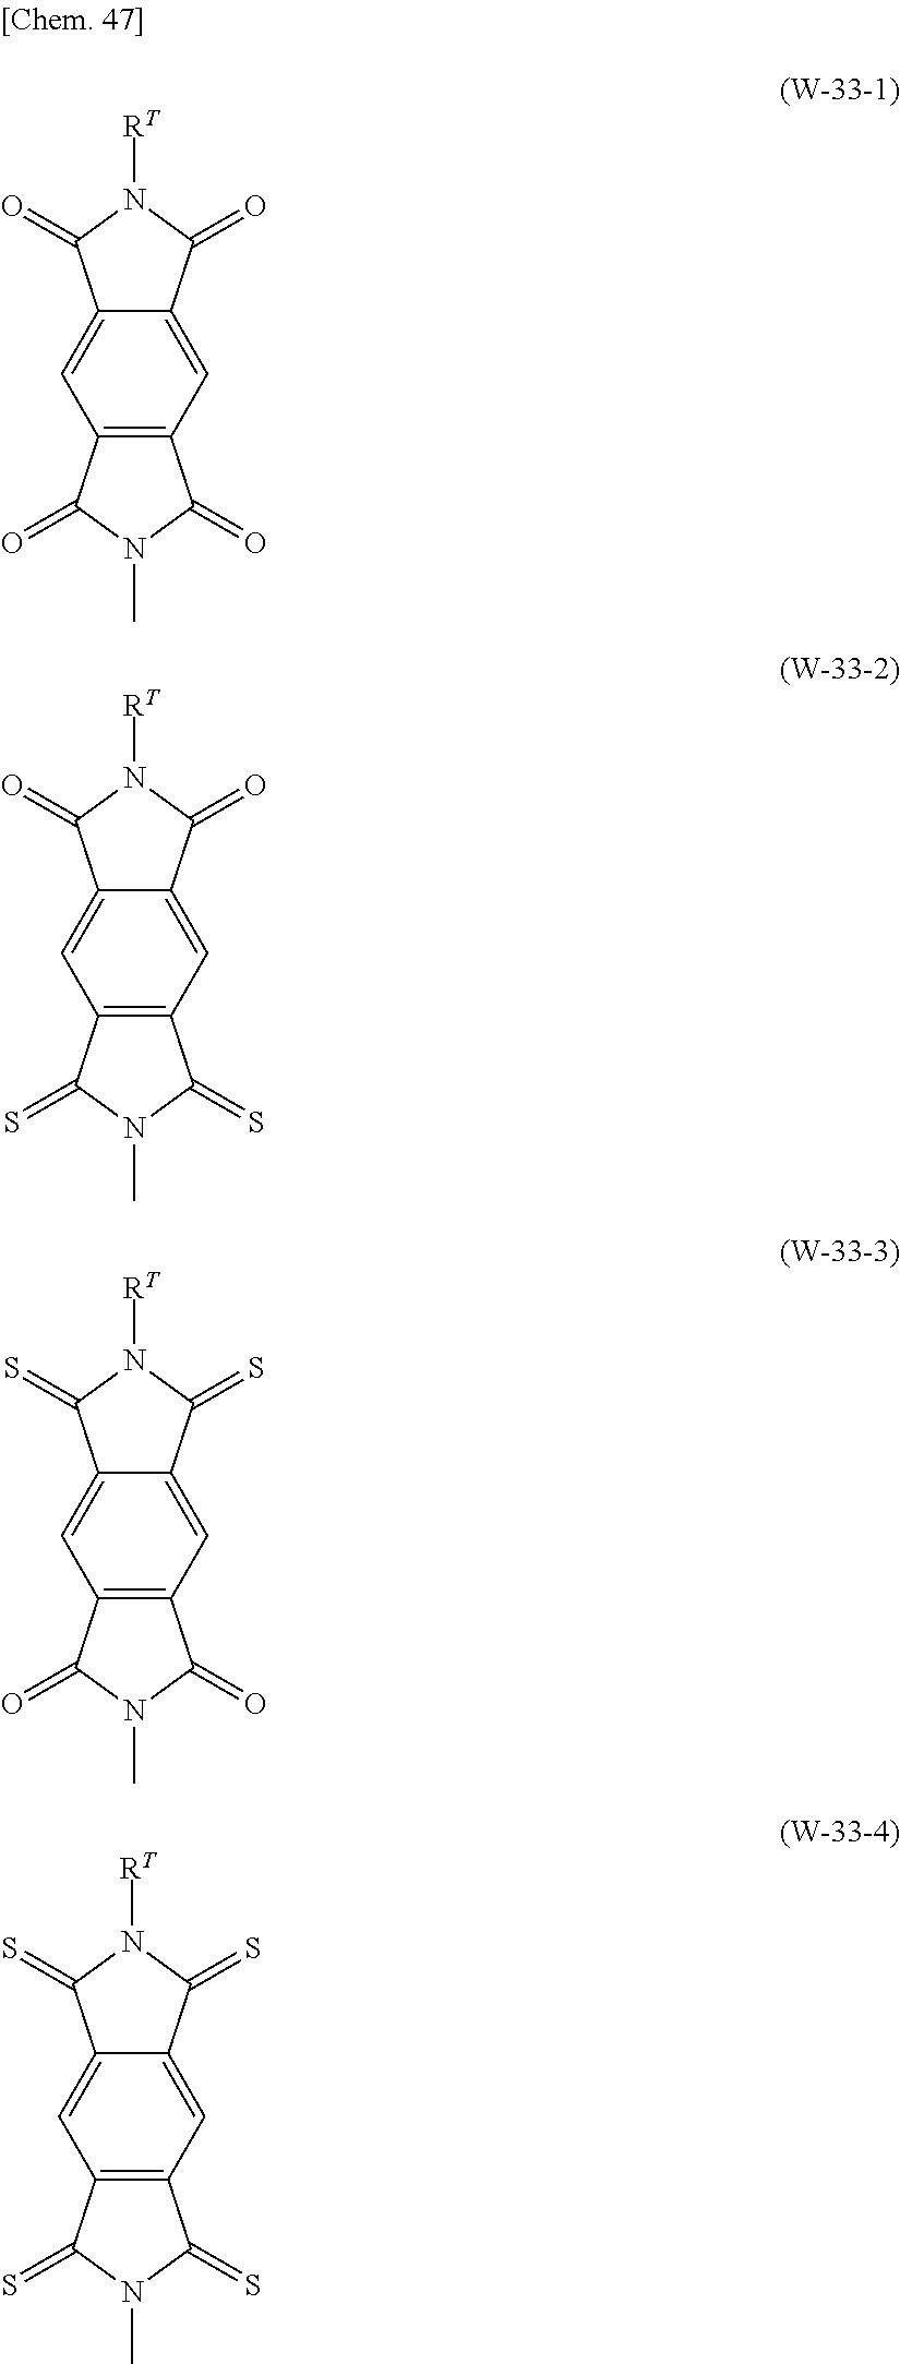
C12=C(C=C3C(=C1)C(=O)N([RT])C3=O)C(=O)N(C)C2=O.C12=C(C=C3C(=C1)C(=O)N([RT])C3=O)C(=S)N(C)C2=S.C12=C(C=C3C(=C1)C(=S)N([RT])C3=S)C(=O)N(C)C2=O.C12=C(C=C3C(=C1)C(=S)N([RT])C3=S)C(=S)N(C)C2=S
